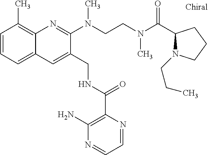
C1=CC=C2C(=C1C)N=C(N(C)CCN(C(=O)C1N(CCC)CCC1)C)C(CNC(C1=C(N)N=CC=N1)=O)=C2
